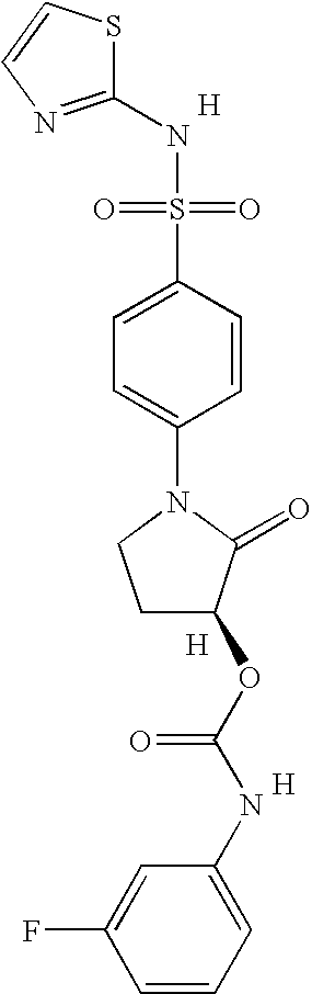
S1C(NS(=O)(=O)C2=CC=C(N3CCC(OC(NC4=CC=CC(F)=C4)=O)C3=O)C=C2)=NC=C1.[H].[H].[H]
